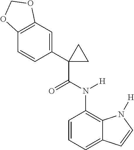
C12=C(C=CC(C3(C(N(C4=C5C(=CC=C4)C=CN5[H])[H])=O)CC3)=C1)OCO2
